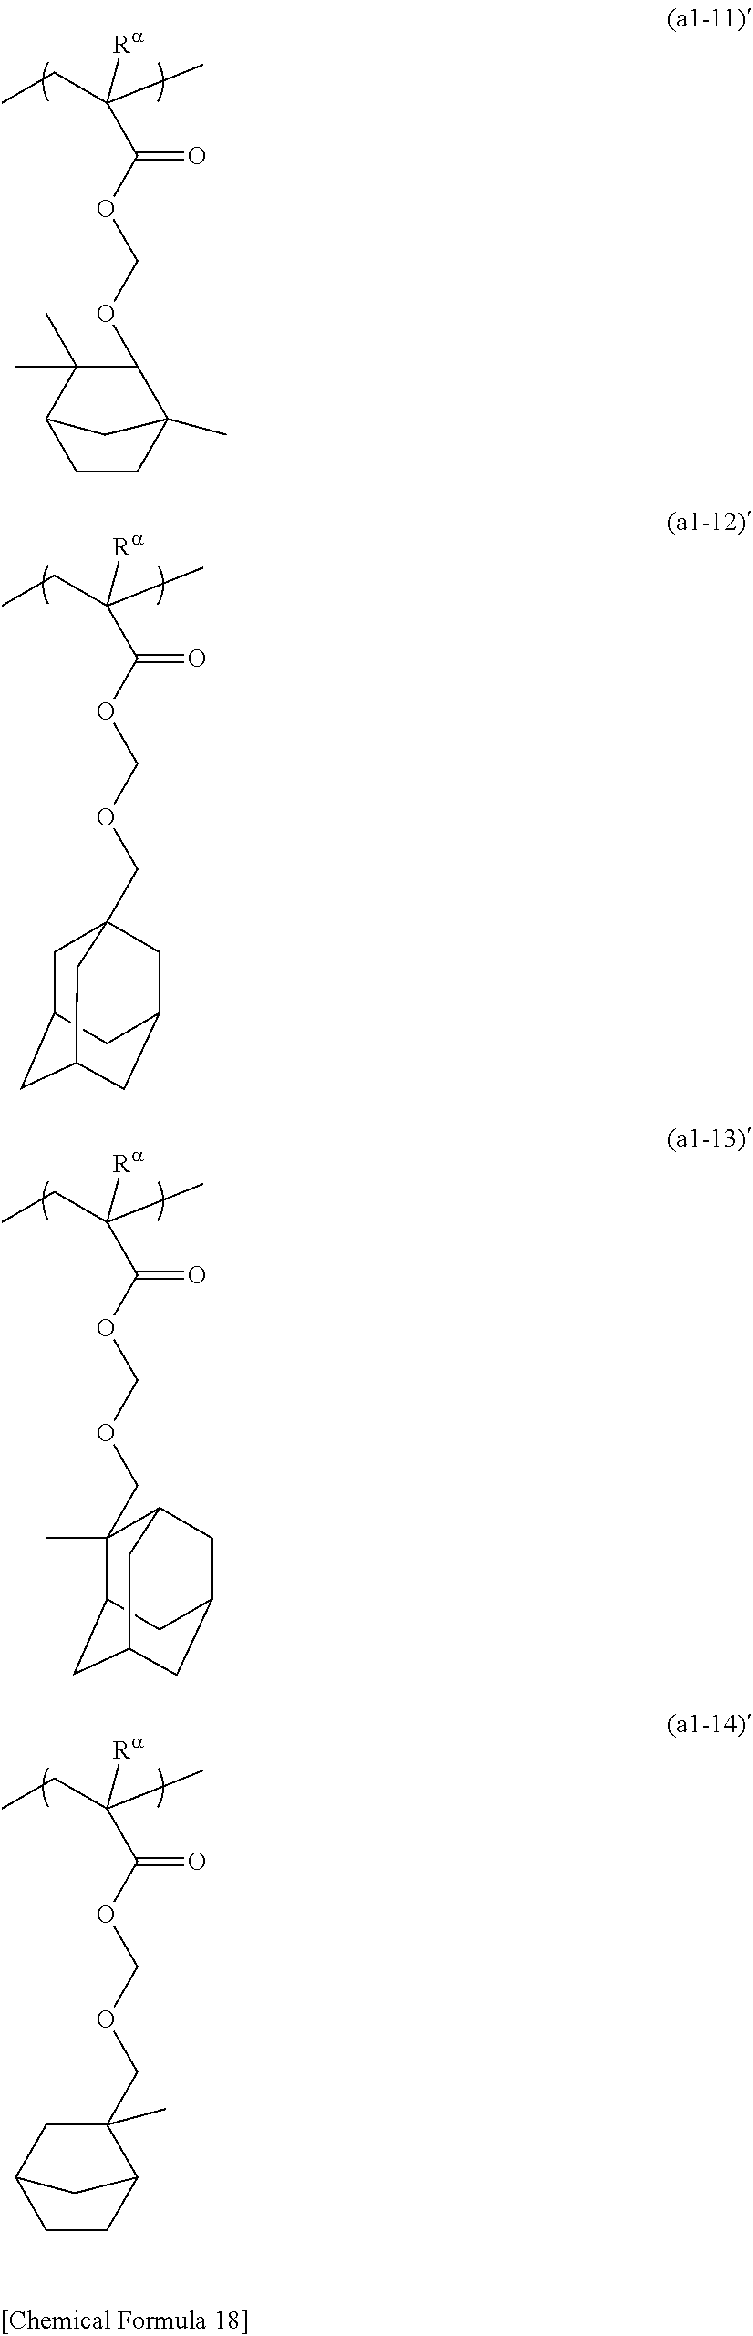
CCC(C)([Ra])C(OCOC1C(C)(C)C2CCC1(C)C2)=O.CCC(C)([Ra])C(OCOCC12CC3CC(CC(C1)C3)C2)=O.CCC(C)([Ra])C(OCOCC1(C)C2CC3CC(CC1C3)C2)=O.CCC(C)([Ra])C(OCOCC1(C)CC2CCC1C2)=O
